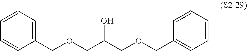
C1=CC(COCC(COCC2=CC=CC=C2)O)=CC=C1
